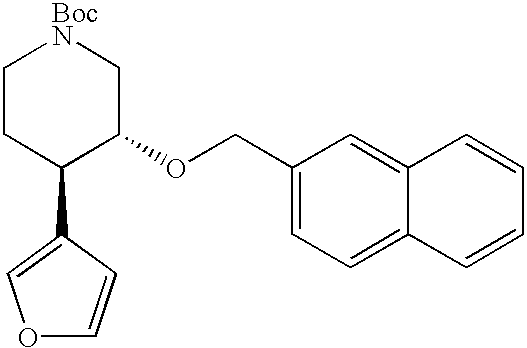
C1CC(C2=COC=C2)C(OCC2=CC=C3C(=C2)C=CC=C3)C[BocN]1
